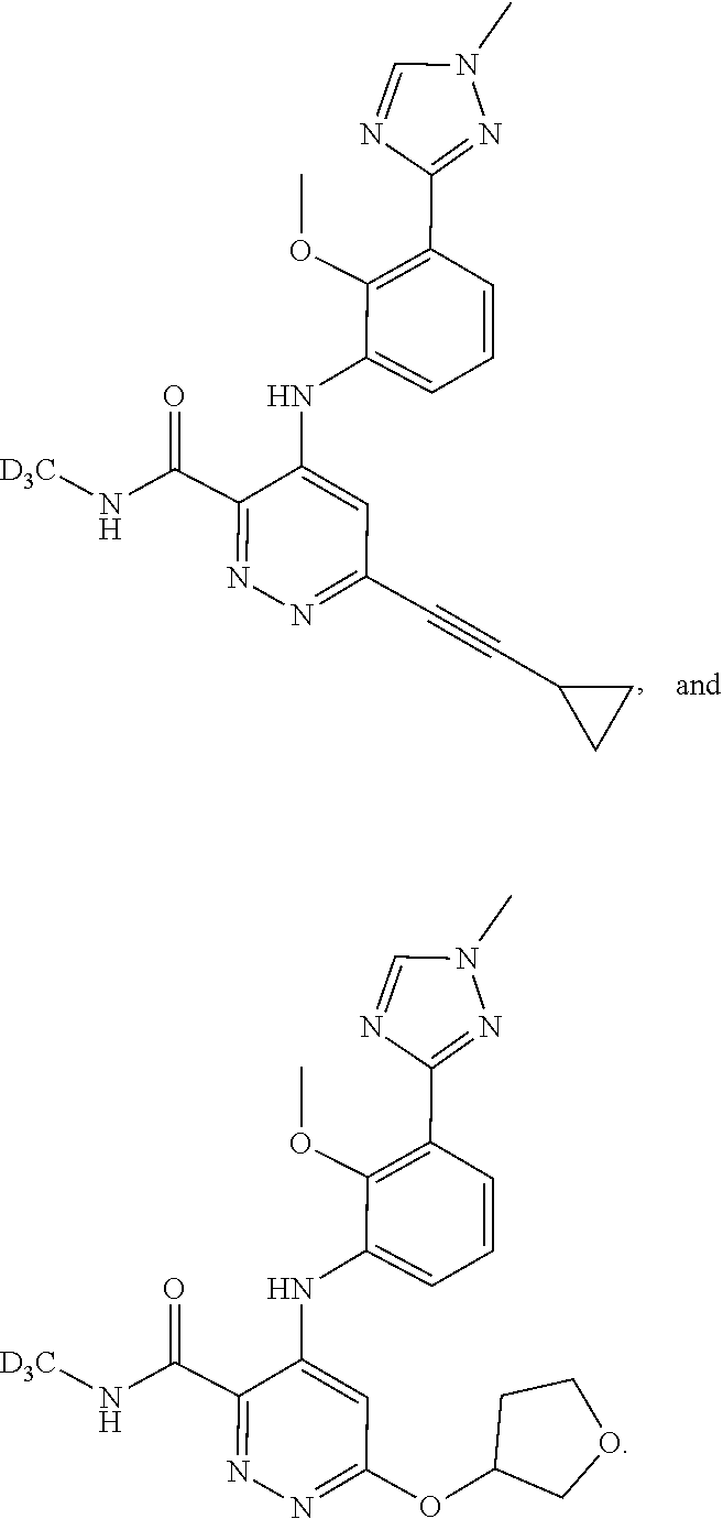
C1=NC(C2=C(OC)C(NC3=CC(OC4COCC4)=NN=C3C(N[D3C])=O)=CC=C2)=NN1C.C1=NC(C2=C(OC)C(NC3=CC(C#CC4CC4)=NN=C3C(N[D3C])=O)=CC=C2)=NN1C
